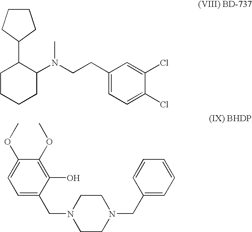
C1CCC(C2CCCCC2N(CCC2=CC=C(Cl)C(Cl)=C2)C)C1.C1(OC)=CC=C(CN2CCN(CC3=CC=CC=C3)CC2)C(O)=C1OC
